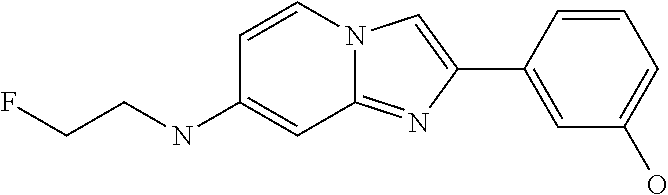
C1(O)=CC=CC(C2=CN3C(=N2)C=C(NCCF)C=C3)=C1
